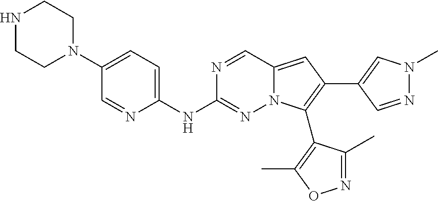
N1CCN(C2=CC=C(NC3=NN4C(=CC(C5=CN(C)N=C5)=C4C4=C(C)ON=C4C)C=N3)N=C2)CC1
